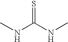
N(C(NC)=S)C
